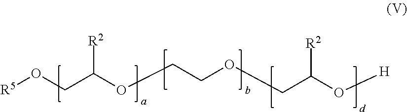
[R5]OCC(OCCOCC(O[H])[R2])[R2]
